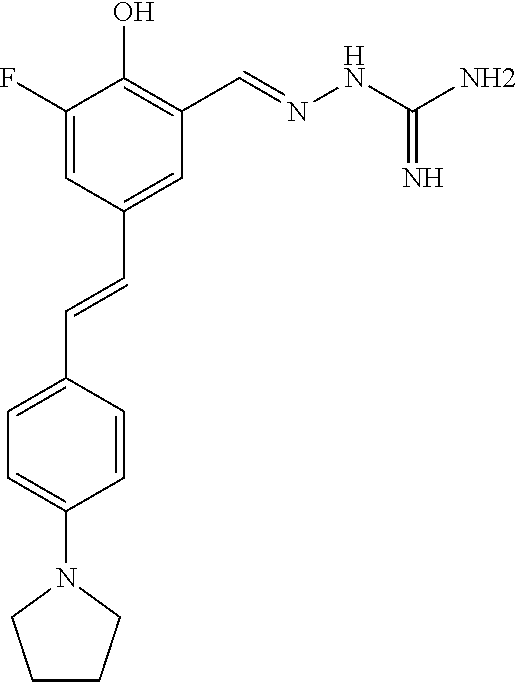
C1=C(F)C(O)=C(C=NNC(N)=N)C=C1C=CC1=CC=C(N2CCCC2)C=C1
